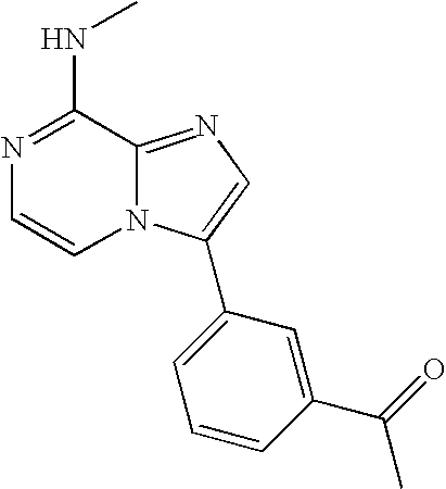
N1=C(NC)C2=NC=C(C3=CC=CC(C(=O)C)=C3)N2C=C1
